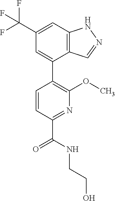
C12=C(C=C(C(F)(F)F)C=C1C1=C(OC)N=C(C(NCCO)=O)C=C1)NN=C2
